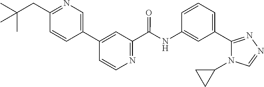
C1=CC=C(C2=NN=CN2C2CC2)C=C1NC(C1=NC=CC(C2=CN=C(CC(C)(C)C)C=C2)=C1)=O
